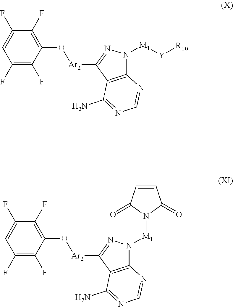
C12=C(C(N)=NC=N1)C([Ar2]OC1=C(F)C(F)=CC(F)=C1F)=NN2[M1][Y][R10].C12=C(C(N)=NC=N1)C([Ar2]OC1=C(F)C(F)=CC(F)=C1F)=NN2[M1]N1C(=O)C=CC1=O
